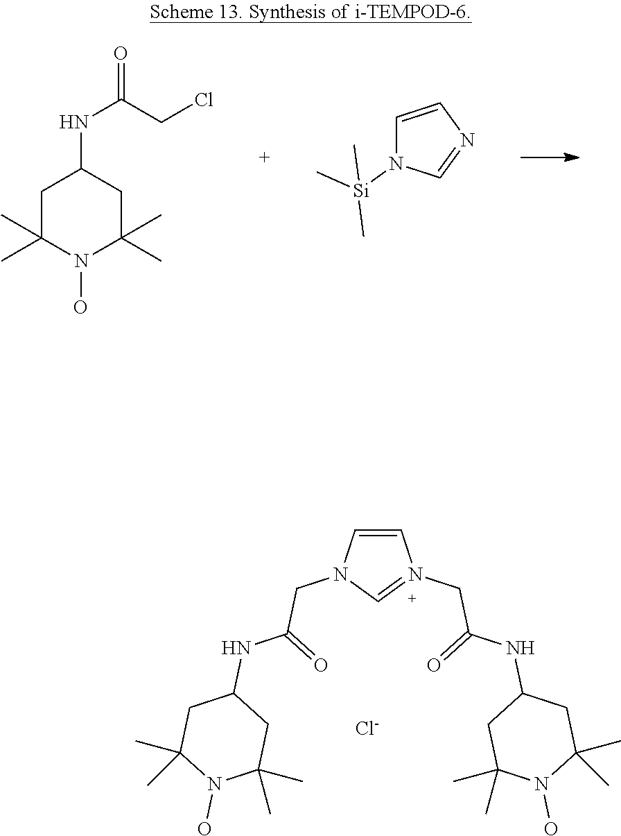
C1C(C)(C)N(O)C(C)(C)CC1NC(=O)CCl.C1=CN=CN1[Si](C)(C)C.C1=CN(CC(=O)NC2CC(C)(C)N(O)C(C)(C)C2)C=N1CC(=O)NC1CC(C)(C)N(O)C(C)(C)C1.[Cl-]
